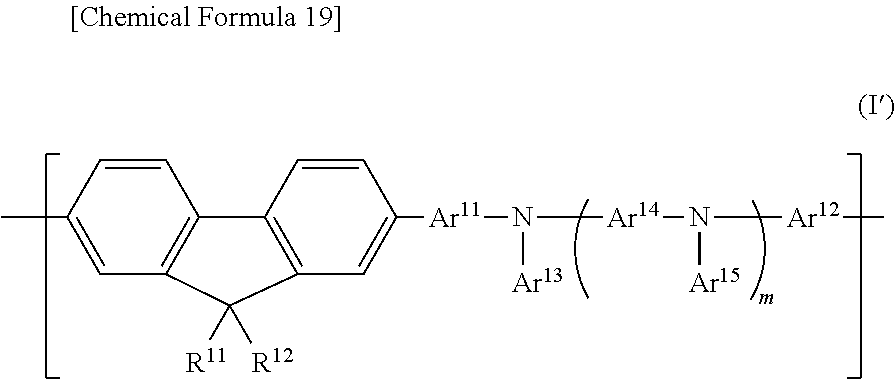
CC1=CC2=C(C=C1)C1=C(C=C([Ar11]N([Ar14]N([Ar12]C)[Ar15])[Ar13])C=C1)C2([R11])[R12]
